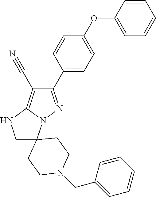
C1=CC(OC2=CC=C(C3=NN4C(=C3C#N)NCC43CCN(CC4=CC=CC=C4)CC3)C=C2)=CC=C1
